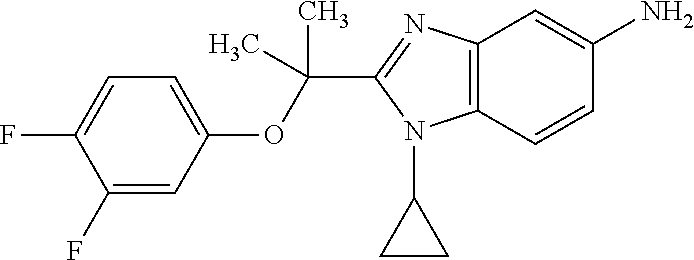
C1(F)=CC(OC(C)(C)C2=NC3=C(C=CC(N)=C3)N2C2CC2)=CC=C1F
